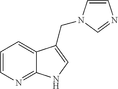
C1=CN=C2C(=C1)C(CN1C=CN=C1)=CN2
